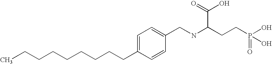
C1=C(CCCCCCCCC)C=CC(CNC(CCP(O)(=O)O)C(=O)O)=C1
